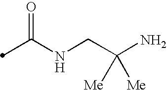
N(CC(N)([Me])[Me])C(C)=O
